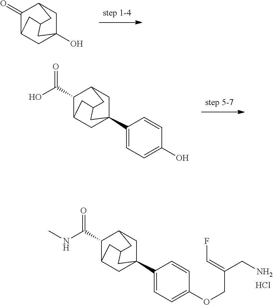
C1(=O)C2CC3(O)CC1CC(C2)C3.C1(C(O)=O)C2CC3(C4=CC=C(O)C=C4)CC1CC(C2)C3.Cl.C1=C(C23CC4C(C(NC)=O)C(C2)CC(C4)C3)C=CC(OCC(=CF)CN)=C1
